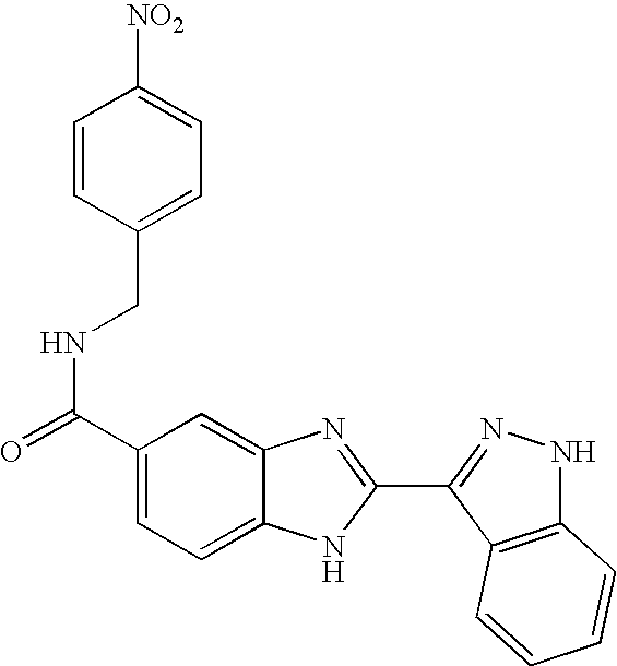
C1(C(=O)NCC2=CC=C([NO2])C=C2)=CC=C2C(=C1)N=C(C1=NNC3=C1C=CC=C3)N2
